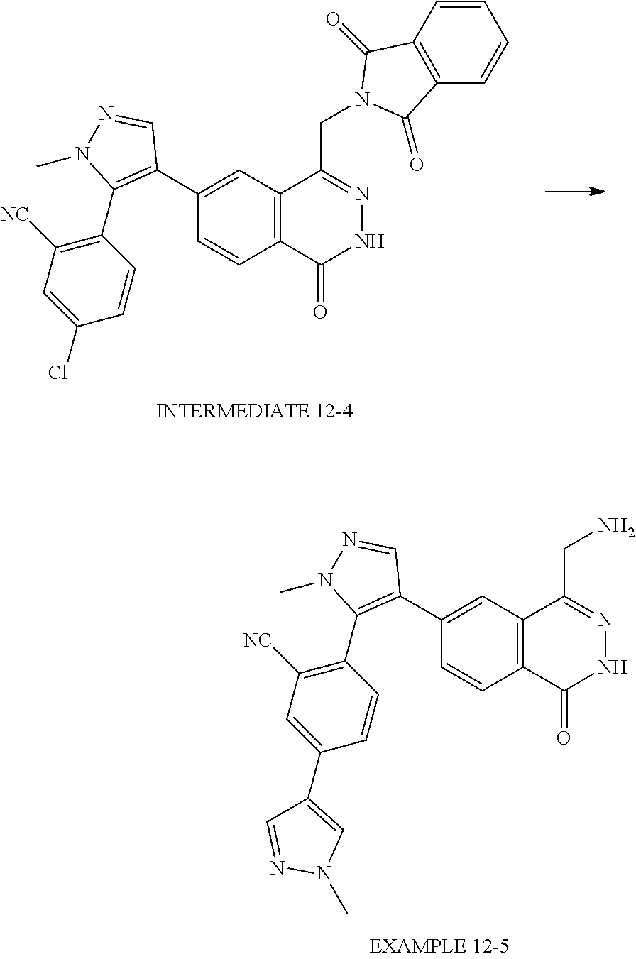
C12=C(C(CN3C(=O)C4=C(C3=O)C=CC=C4)=NNC1=O)C=C(C1=C(C3=C([NC])C=C(Cl)C=C3)N(C)N=C1)C=C2.C12=C(C(CN)=NNC1=O)C=C(C1=C(C3=C([NC])C=C(C4=CN(C)N=C4)C=C3)N(C)N=C1)C=C2
